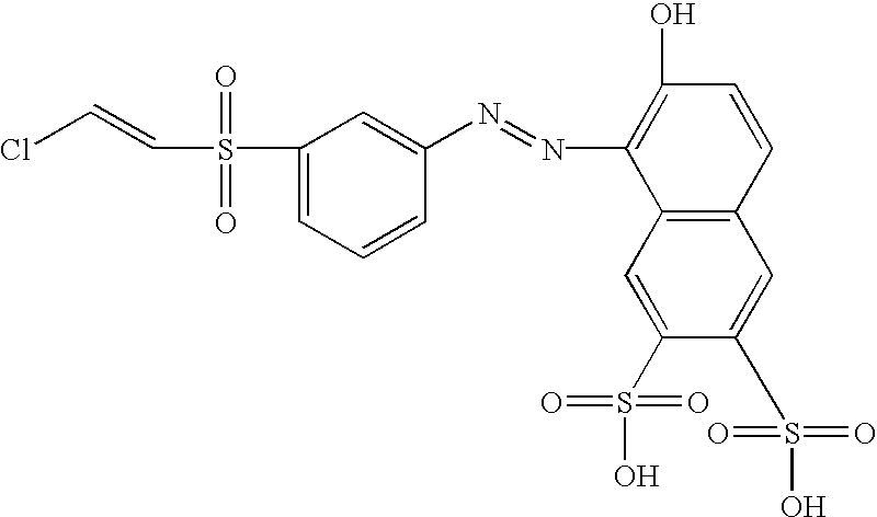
ClC=CS(C1=CC=CC(N=NC2=C(O)C=CC3=C2C=C(S(=O)(=O)O)C(S(=O)(=O)O)=C3)=C1)(=O)=O
